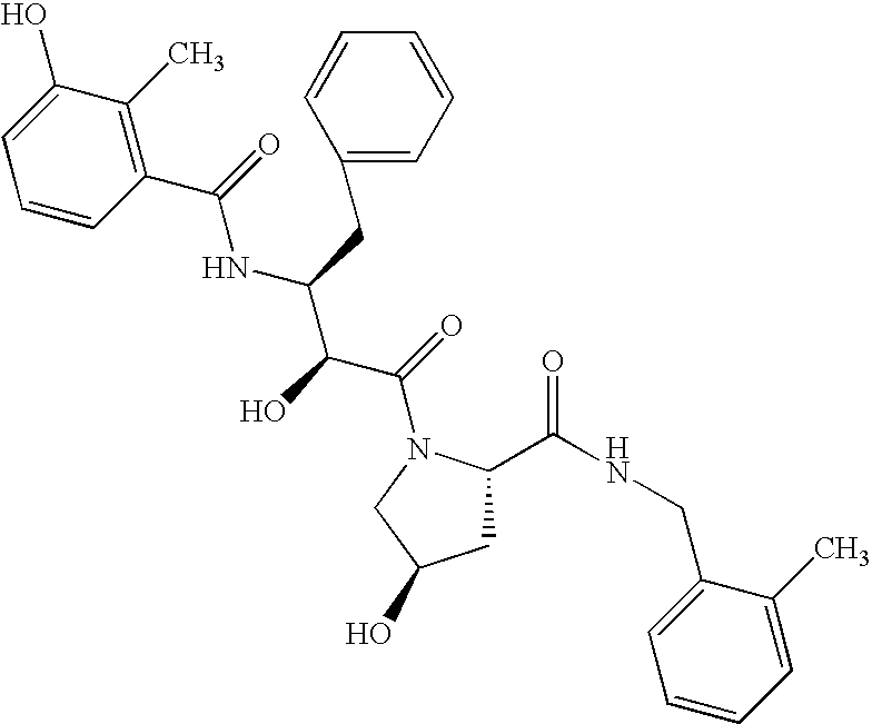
C1C(C(NCC2=CC=CC=C2C)=O)N(C(=O)C(C(NC(C2=C(C)C(O)=CC=C2)=O)CC2=CC=CC=C2)O)CC1O
